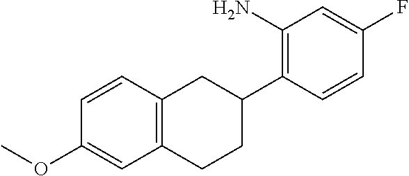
C1=CC2=C(C=C1OC)CCC(C1=C(N)C=C(F)C=C1)C2
